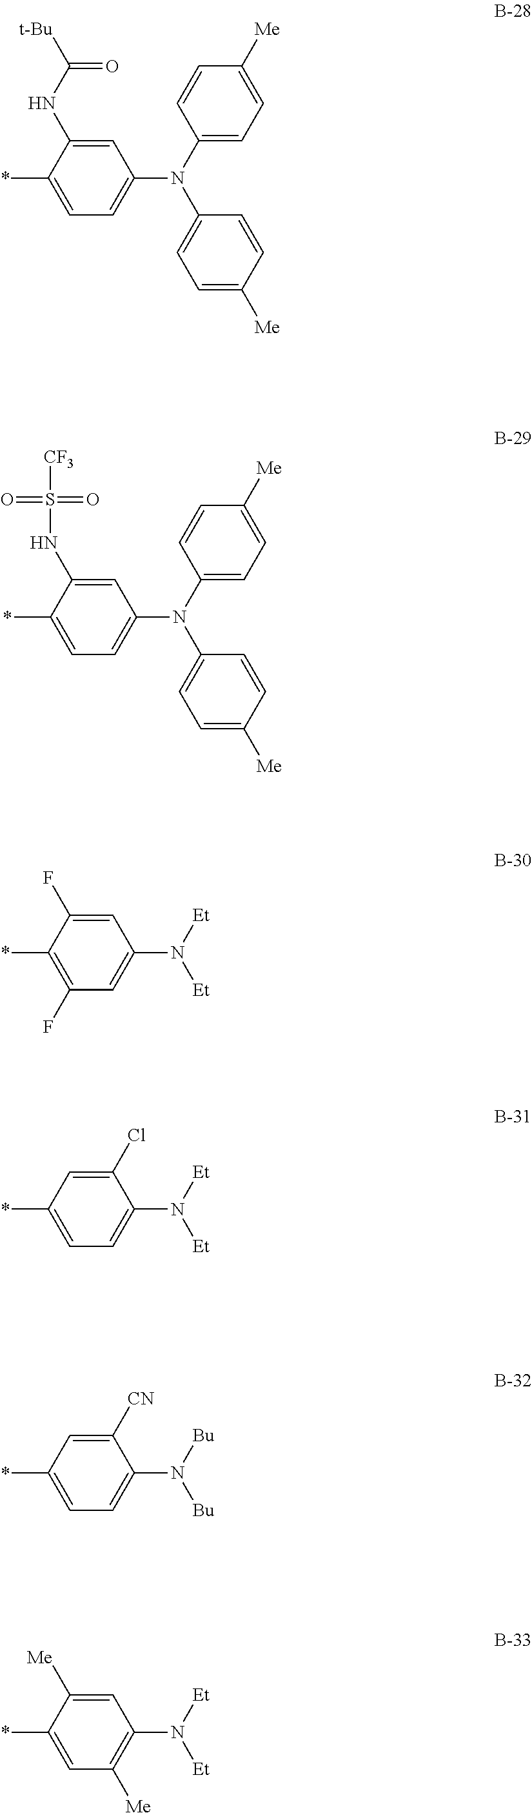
C1=C(NC([t-Bu])=O)C(*)=CC=C1N(C1=CC=C([Me])C=C1)C1=CC=C([Me])C=C1.C1=C(NS([CF3])(=O)=O)C(*)=CC=C1N(C1=CC=C([Me])C=C1)C1=CC=C([Me])C=C1.C1=C(F)C(*)=C(F)C=C1N([Et])[Et].C1(Cl)=CC(*)=CC=C1N([Et])[Et].C1([CN])=CC(*)=CC=C1N([Bu])[Bu].C1=C([Me])C(*)=CC([Me])=C1N([Et])[Et]
